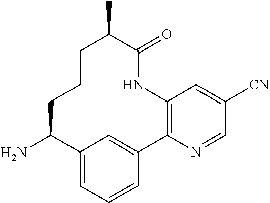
C12=CC=CC(=C1)C1=C(NC(=O)C(C)CCCC2N)C=C([CN])C=N1
